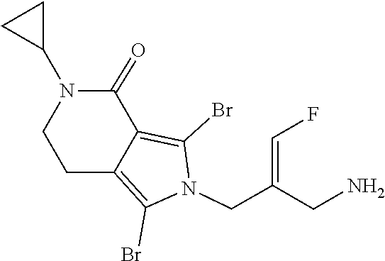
C1C2=C(Br)N(CC(=CF)CN)C(Br)=C2C(=O)N(C2CC2)C1
